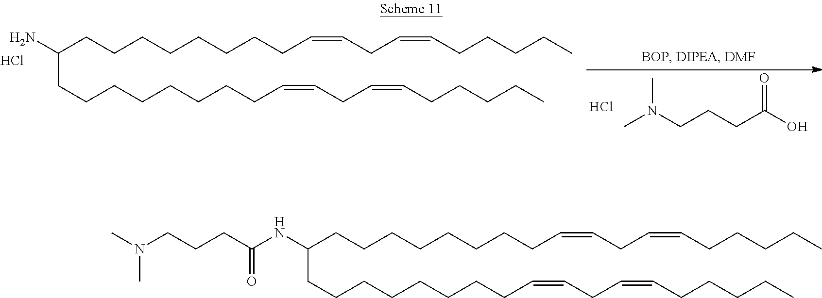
C(CCCCCCCCC=CCC=CCCCCC)(CCCCCCCCC=CCC=CCCCCC)NC(CCCN(C)C)=O.C(CCCCCCCCC=CCC=CCCCCC)(CCCCCCCCC=CCC=CCCCCC)N.Cl.CN(CCCC(O)=O)C.Cl
